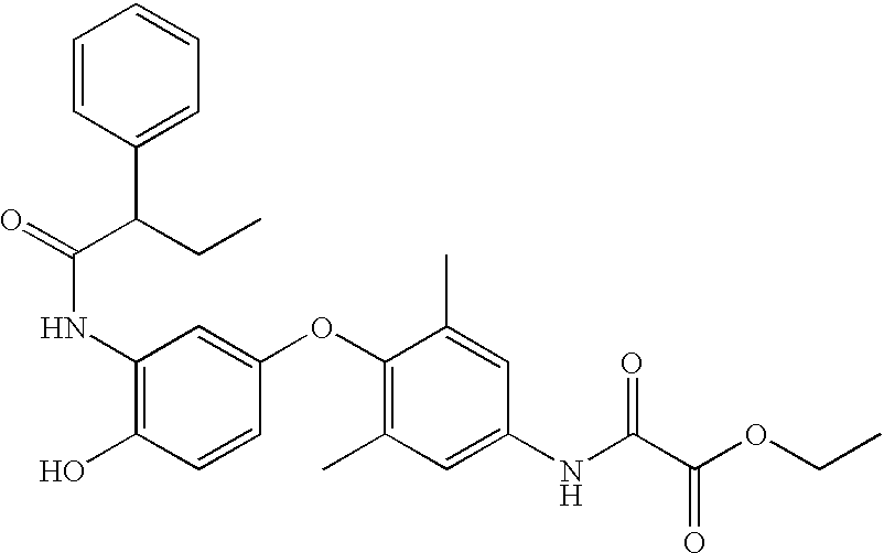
CCC(C(=O)NC1=C(O)C=CC(OC2=C(C)C=C(NC(C(OCC)=O)=O)C=C2C)=C1)C1=CC=CC=C1
